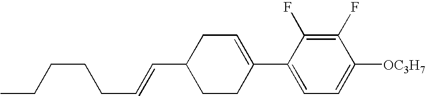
C1(F)=C(F)C(C2=CCC(C=CCCCCC)CC2)=CC=C1[OC3H7]
